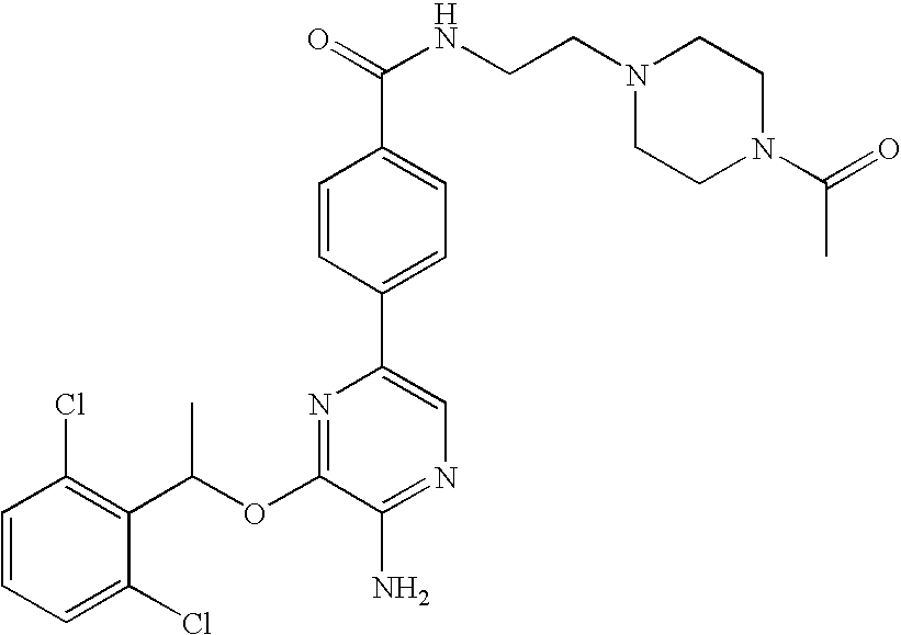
C1=CC(Cl)=C(C(OC2=NC(C3=CC=C(C(NCCN4CCN(C(C)=O)CC4)=O)C=C3)=CN=C2N)C)C(Cl)=C1
